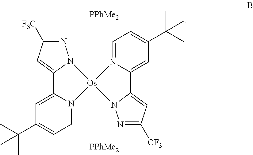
N1=C([F3C])C=C2N1[Os]1([PPhMe2])([PPhMe2])(N3=CC=C(C(C)(C)C)C=C23)N2N=C([CF3])C=C2C2=CC(C(C)(C)C)=CC=N21
